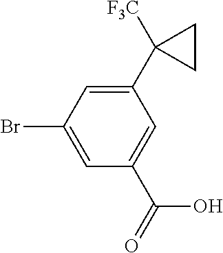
C1(C2([F3C])CC2)=CC(Br)=CC(C(=O)O)=C1
